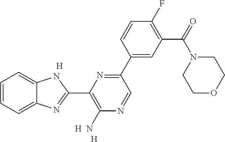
C1=CC=C2C(=C1)NC(C1=C(N)N=CC(C3=CC(C(N4CCOCC4)=O)=C(F)C=C3)=N1)=N2.[H].[H].[H]
